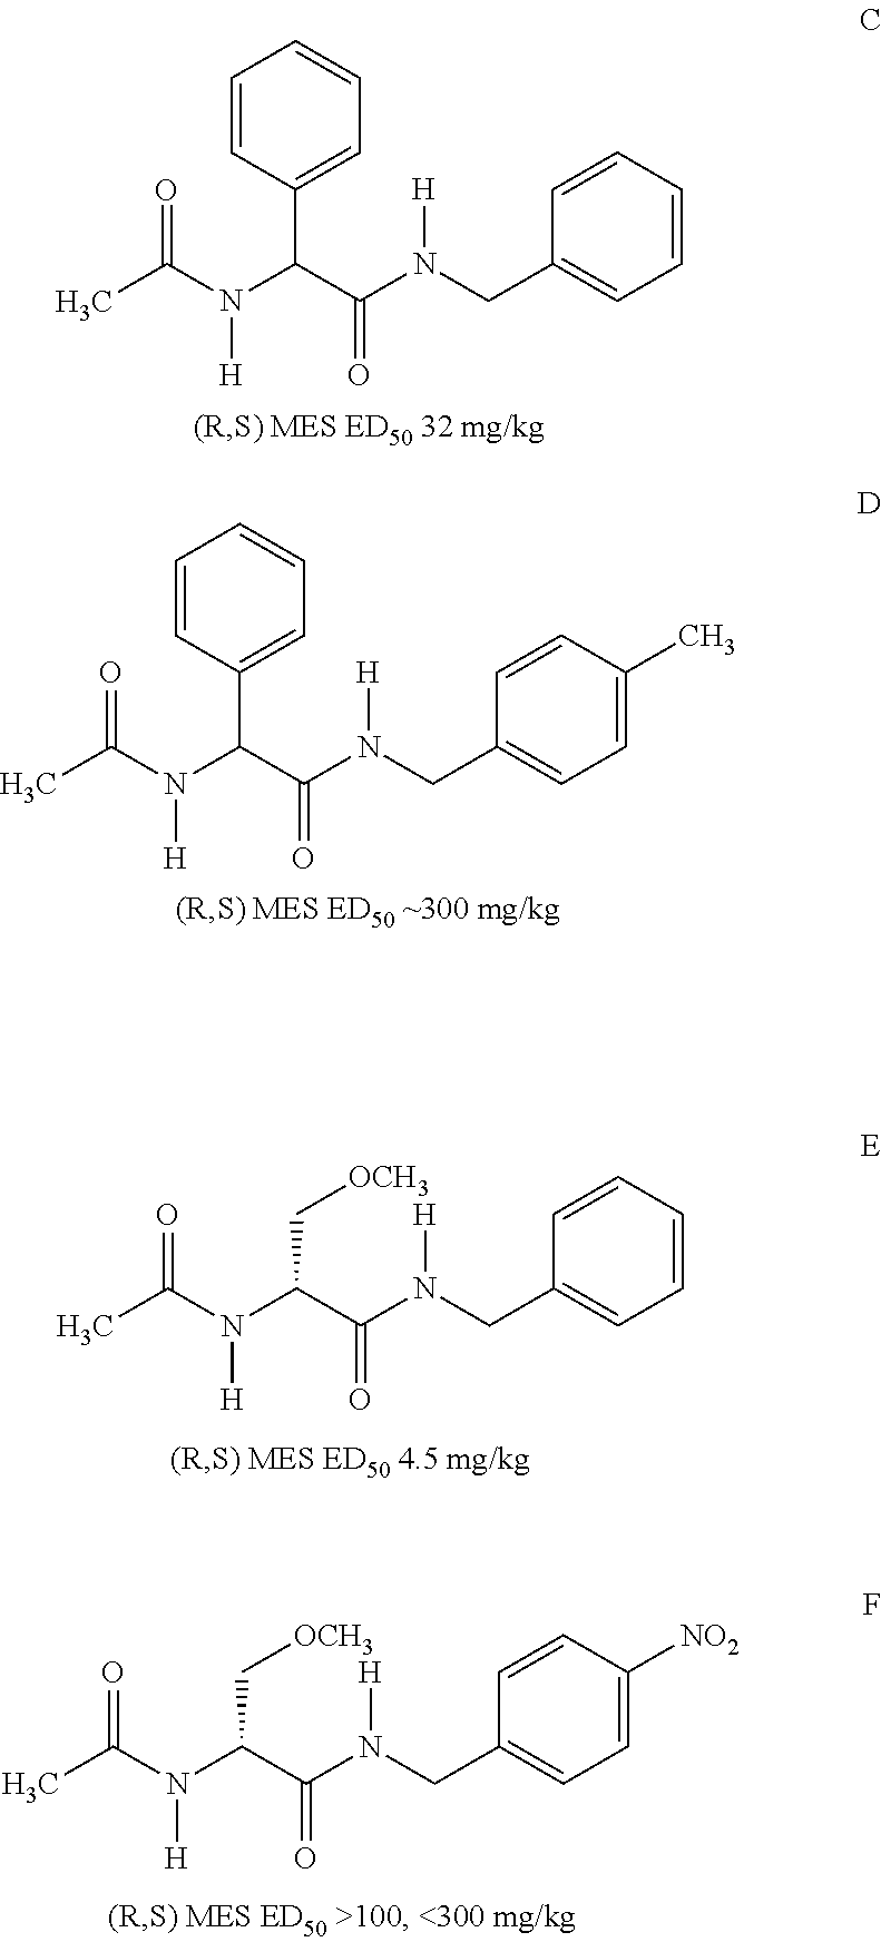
C1=CC(CN(C(C(N(C(C)=O)[H])C2=CC=CC=C2)=O)[H])=CC=C1.C1=CC(CN(C(C(N(C(C)=O)[H])C2=CC=CC=C2)=O)[H])=CC=C1C.C1=CC(CN(C(C(N(C(C)=O)[H])C[OCH3])=O)[H])=CC=C1.C1=CC(CN(C(C(N(C(C)=O)[H])C[OCH3])=O)[H])=CC=C1[NO2]
